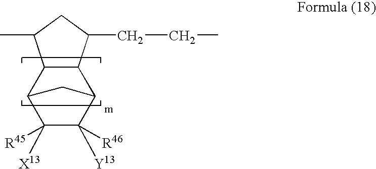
C12C(C3C([Y13])([R46])C([X13])([R45])C1C3)C(CCC)CC2C
